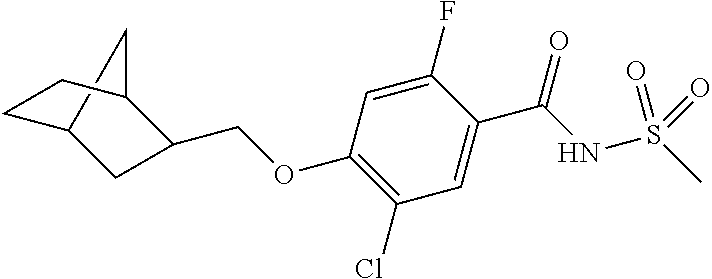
O(C1=C(Cl)C=C(C(NS(C)(=O)=O)=O)C(F)=C1)CC1CC2CCC1C2
